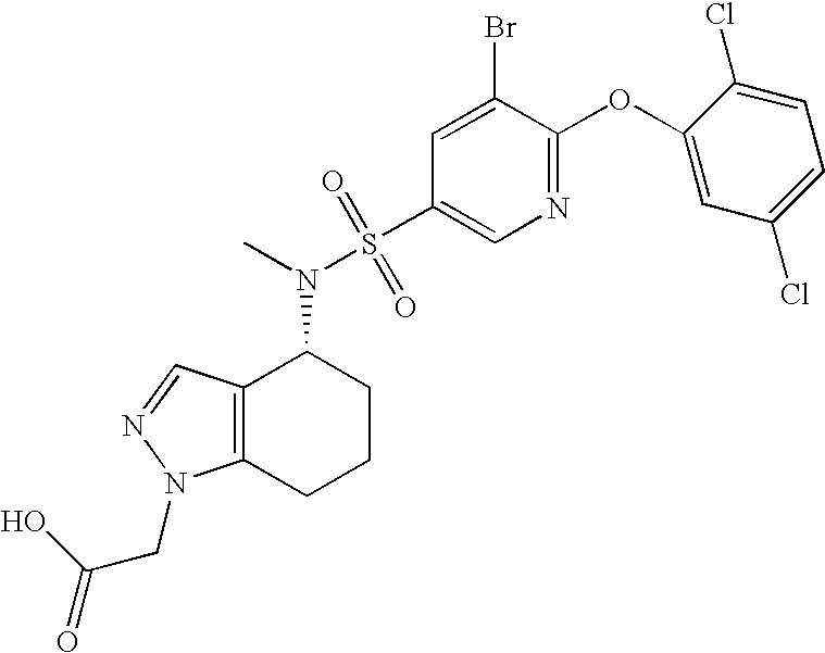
C12=C(CCCC1N(C)S(C1=CN=C(OC3=CC(Cl)=CC=C3Cl)C(Br)=C1)(=O)=O)N(CC(=O)O)N=C2
